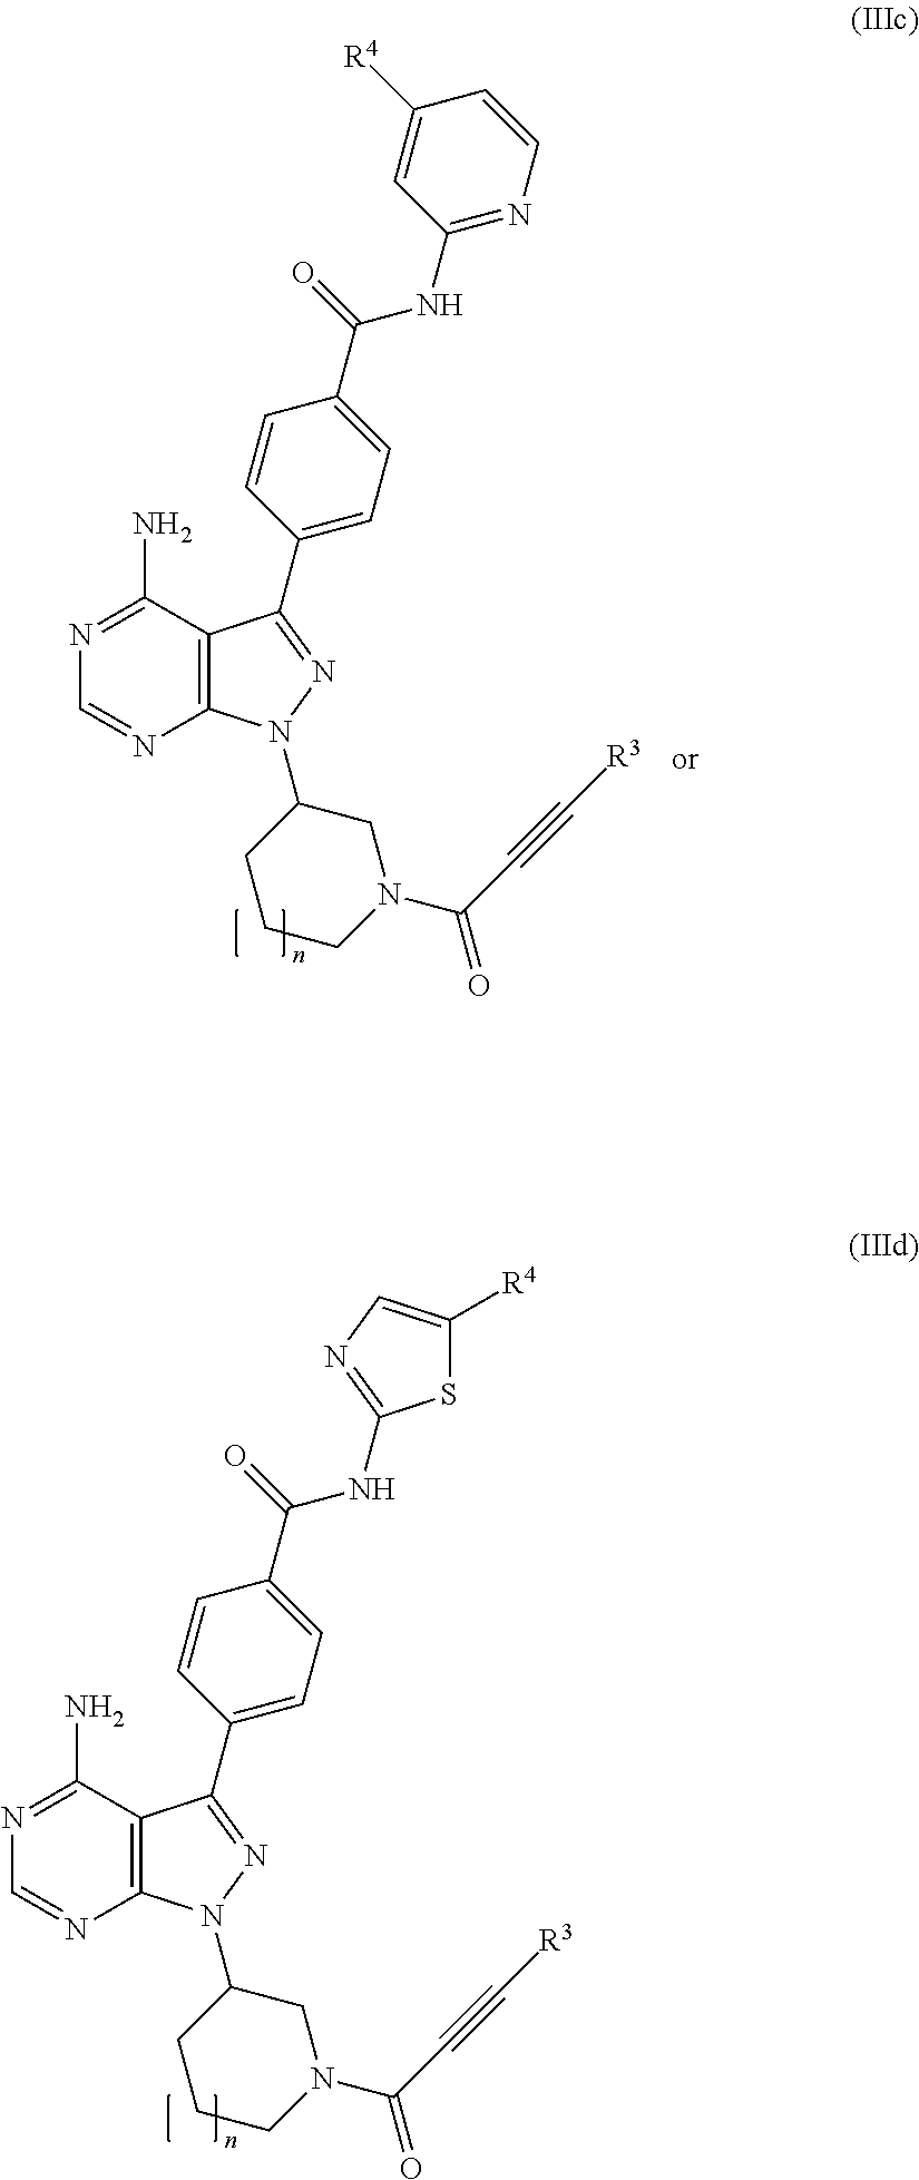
C12=C(C(N)=NC=N1)C(C1=CC=C(C(=O)NC3=NC=CC([R4])=C3)C=C1)=NN2C1CN(C(=O)C#C[R3])CCC1.C12=C(C(N)=NC=N1)C(C1=CC=C(C(=O)NC3=NC=C([R4])S3)C=C1)=NN2C1CN(C(=O)C#C[R3])CCC1
